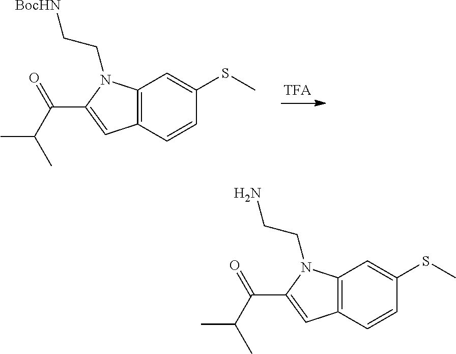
C12=C(C=CC(SC)=C1)C=C(C(C(C)C)=O)N2CC[BocHN].C12=C(C=CC(SC)=C1)C=C(C(C(C)C)=O)N2CCN
